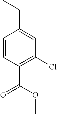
C1=CC(C(OC)=O)=C(Cl)C=C1CC
